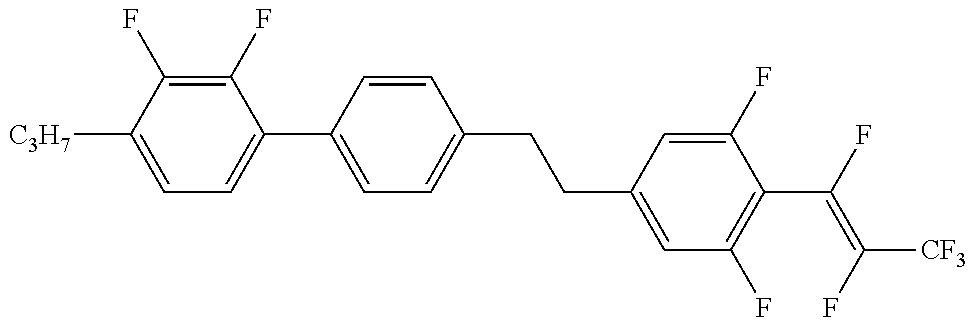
C1=C([C3H7])C(F)=C(F)C(C2=CC=C(CCC3=CC(F)=C(C(F)=C(F)[CF3])C(F)=C3)C=C2)=C1
